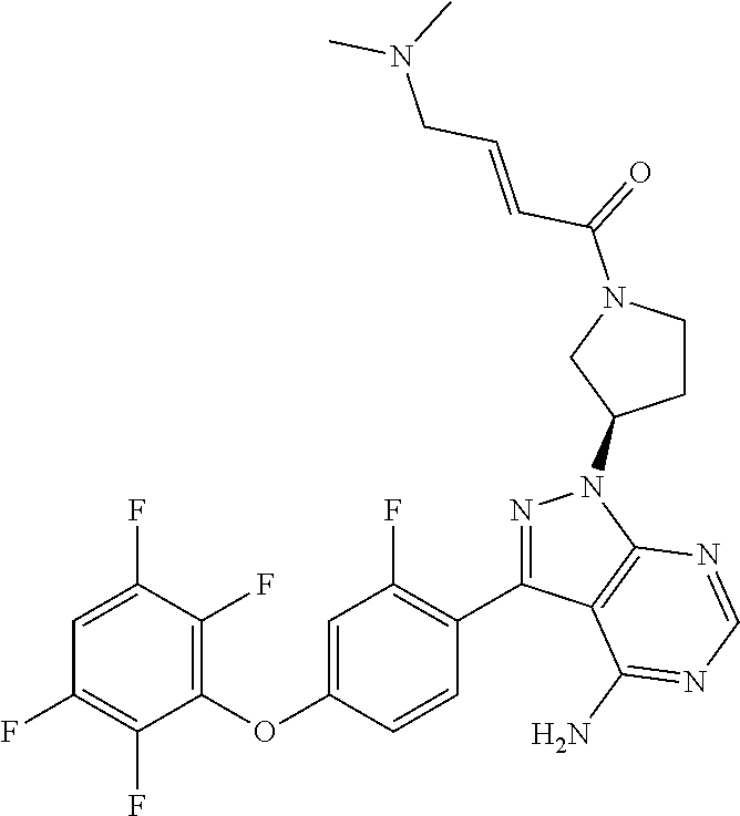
C1=C(F)C(F)=C(OC2=CC(F)=C(C3=NN(C4CCN(C(=O)C=CCN(C)C)C4)C4=C3C(N)=NC=N4)C=C2)C(F)=C1F
